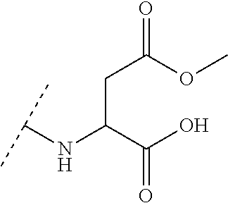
C(C(C(O)=O)NC(C)C)C(=O)OC
